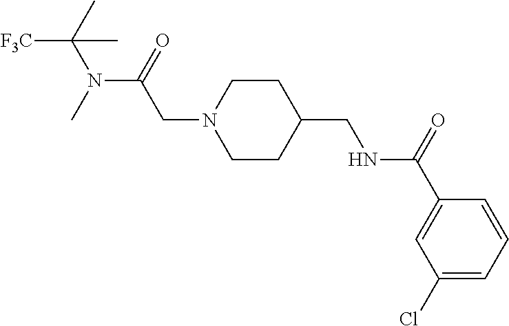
[F3C]C(N(C(=O)CN1CCC(CNC(C2=CC(Cl)=CC=C2)=O)CC1)C)(C)C
